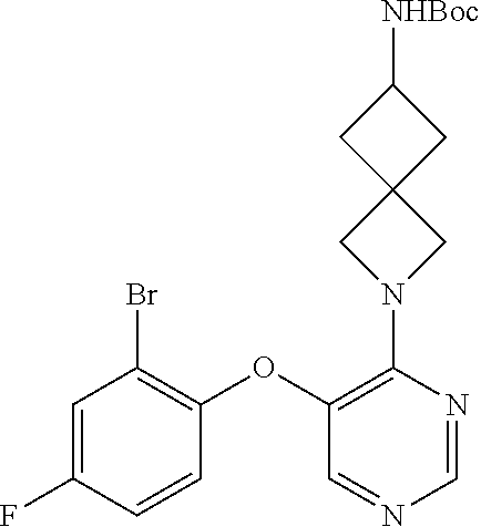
C1=C(F)C=CC(OC2=C(N3CC4(C3)CC([NHBoc])C4)N=CN=C2)=C1Br
